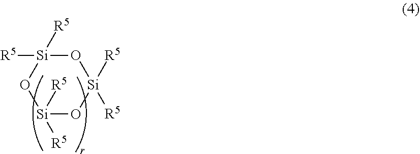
O1[Si]([R5])([R5])O[Si]([R5])([R5])O[Si]1([R5])[R5]
